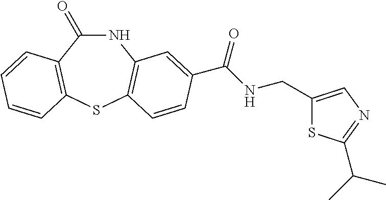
C1(=O)NC2=C(SC3=C1C=CC=C3)C=CC(C(NCC1=CN=C(C(C)C)S1)=O)=C2
